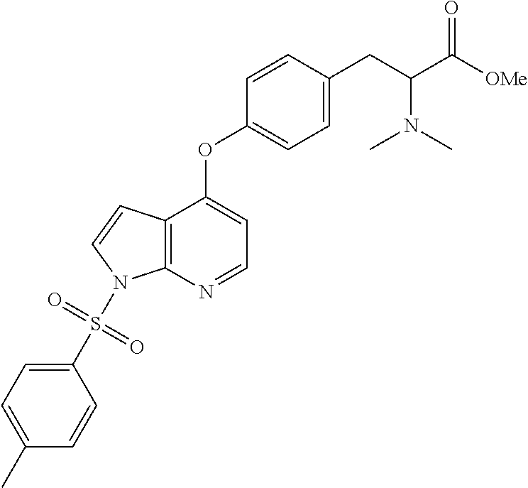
C12=C(N=CC=C1OC1=CC=C(CC(N(C)C)C([OMe])=O)C=C1)N(S(=O)(=O)C1=CC=C(C)C=C1)C=C2
